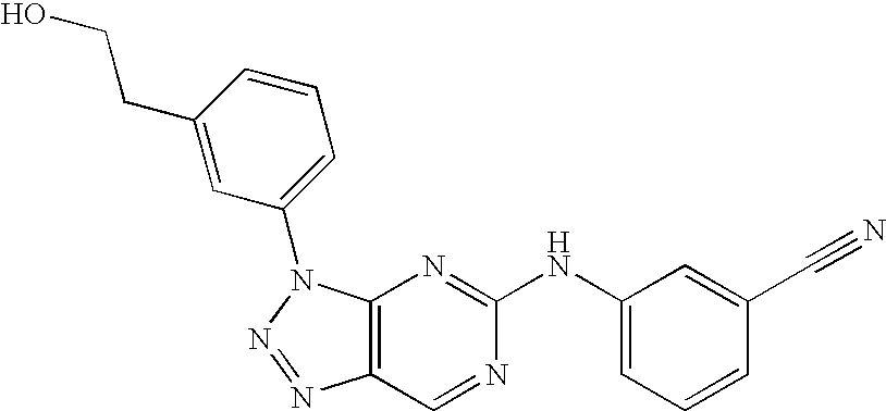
C12=C(N(C3=CC=CC(CCO)=C3)N=N1)N=C(NC1=CC=CC(C#N)=C1)N=C2
